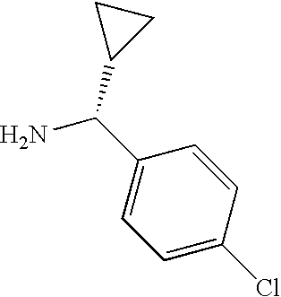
C1=C(Cl)C=CC(C(N)C2CC2)=C1
